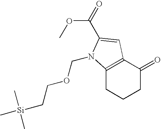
C12=C(C(=O)CCC1)C=C(C(=O)OC)N2COCC[Si](C)(C)C
